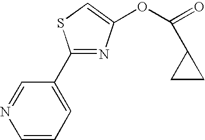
N1=CC(C2=NC(OC(=O)C3CC3)=CS2)=CC=C1
